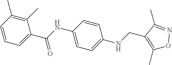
C1(C)=C(C)C=CC=C1C(NC1=CC=C(NCC2=C(C)ON=C2C)C=C1)=O
